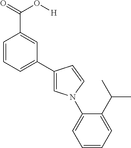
C1=CC=C(C2=CN(C3=CC=CC=C3C(C)C)C=C2)C=C1C(=O)O[H]
